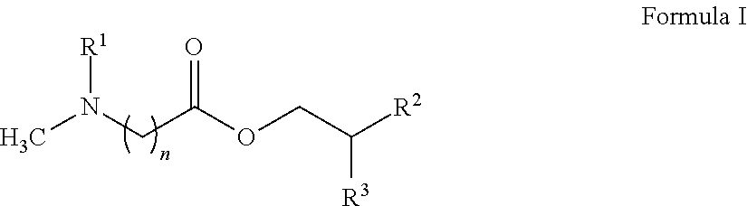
CN(CC(OCC([R2])[R3])=O)[R1]
